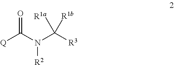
[Q]C(N(C([R3])([R1a])[R1b])[R2])=O
